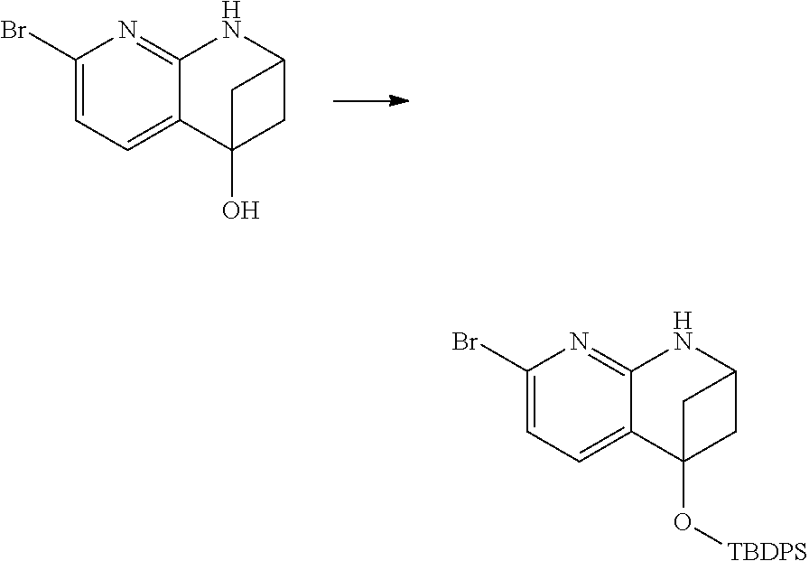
C1(Br)=CC=C2C(=N1)NC1CC2(O[TBDPS])C1.C1(Br)=CC=C2C(=N1)NC1CC2(O)C1
